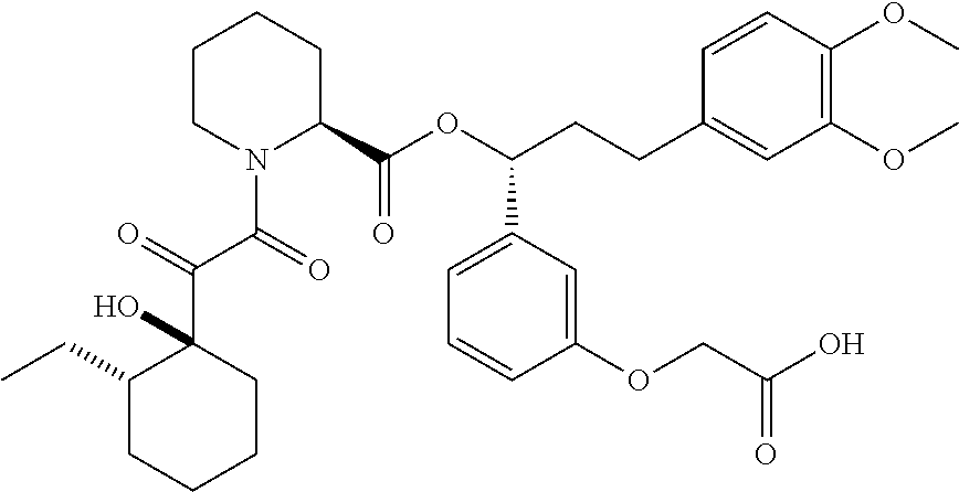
C1CN(C(C(C2(O)C(CC)CCCC2)=O)=O)C(C(OC(CCC2=CC(OC)=C(OC)C=C2)C2=CC=CC(OCC(O)=O)=C2)=O)CC1
